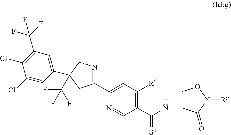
C1(C2=CC([R5])=C(C(NC3CON([R9])C3=O)=[G1])C=N2)=NCC(C(F)(F)F)(C2=CC(C(F)(F)F)=C(Cl)C(Cl)=C2)C1
